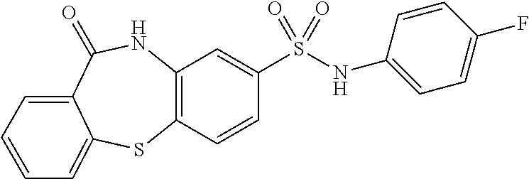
C12=C(NC(=O)C3=CC=CC=C3S1)C=C(S(=O)(NC1=CC=C(F)C=C1)=O)C=C2
